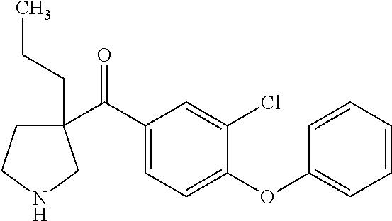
C1(C(C2=CC=C(OC3=CC=CC=C3)C(Cl)=C2)=O)(CCC)CCNC1
